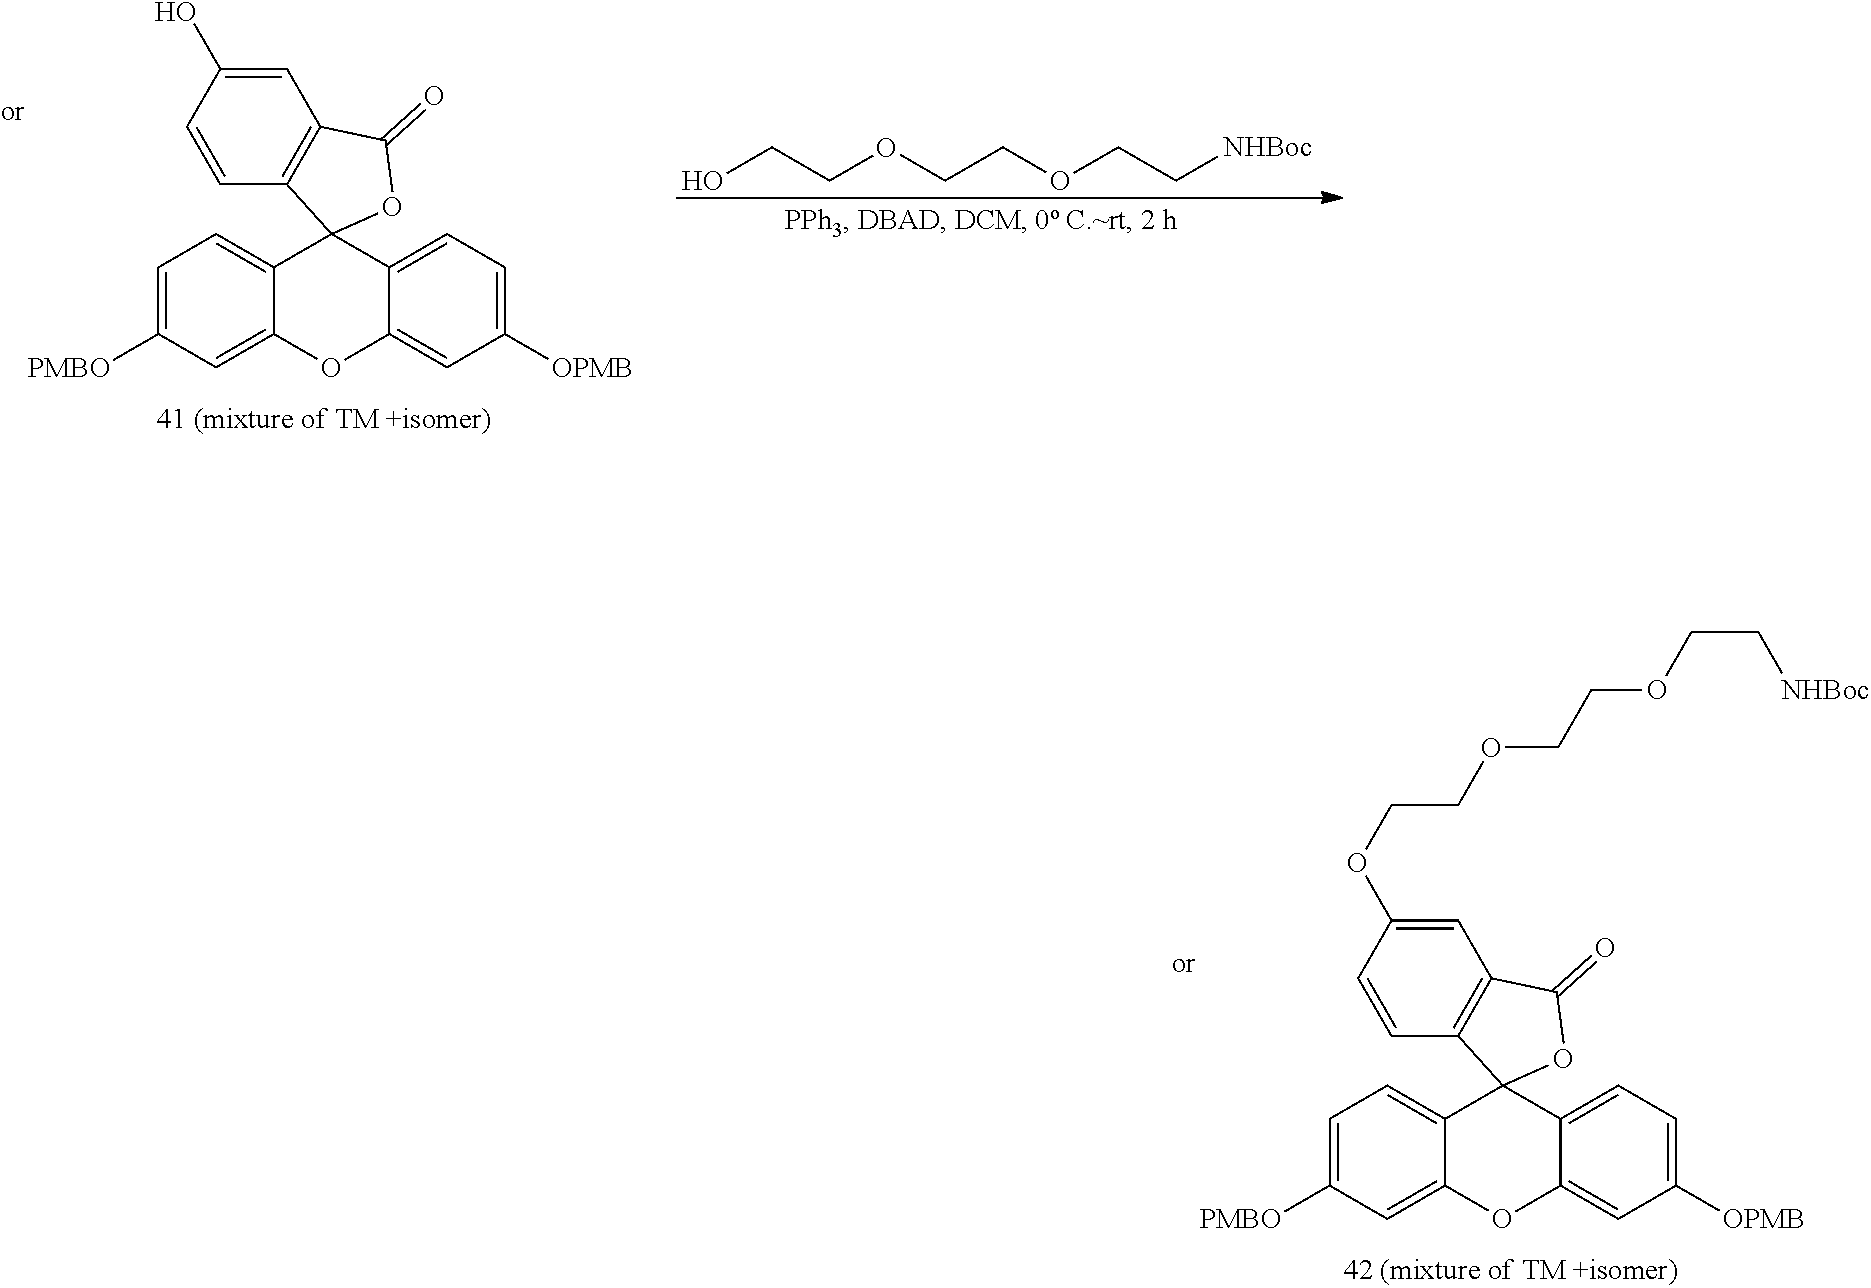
C1=C([PMBO])C=C2C(=C1)C1(C3=CC=C([OPMB])C=C3O2)C2=C(C=C(OCCOCCOCC[NHBoc])C=C2)C(=O)O1.C1=C([PMBO])C=C2C(=C1)C1(C3=CC=C([OPMB])C=C3O2)C2=C(C=C(O)C=C2)C(=O)O1.OCCOCCOCC[NHBoc]
